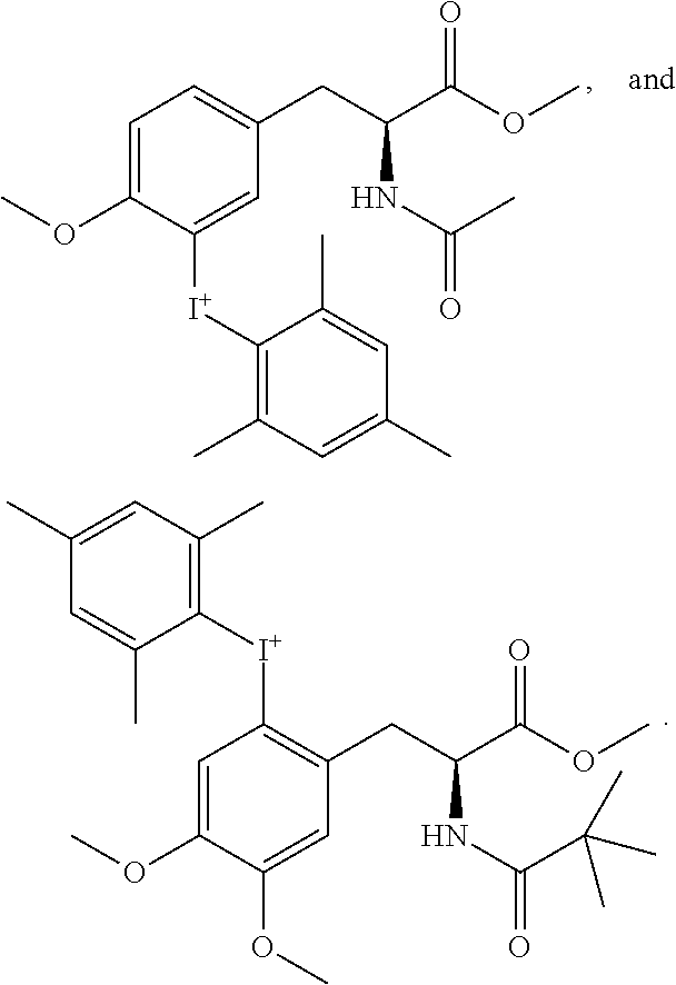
O(C1=CC([I+]C2=C(C)C=C(C)C=C2C)=C(CC(C(OC)=O)NC(=O)C(C)(C)C)C=C1OC)C.C1=C(C)C=C(C)C([I+]C2=CC(CC(C(OC)=O)NC(=O)C)=CC=C2OC)=C1C
